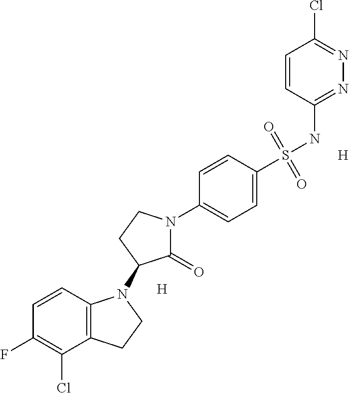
C12=C(C=CC(F)=C1Cl)N(C1C(=O)N(C3=CC=C(S(NC4=NN=C(Cl)C=C4)(=O)=O)C=C3)CC1)CC2.[H].[H]
